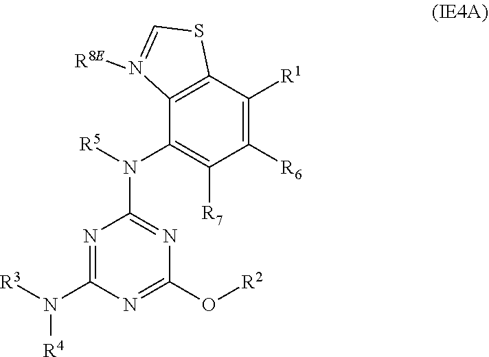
N1=C(N([R3])[R4])N=C(O[R2])N=C1N([R5])C1=C([R7])C([R6])=C([R1])C2=C1N([R8E])=CS2
